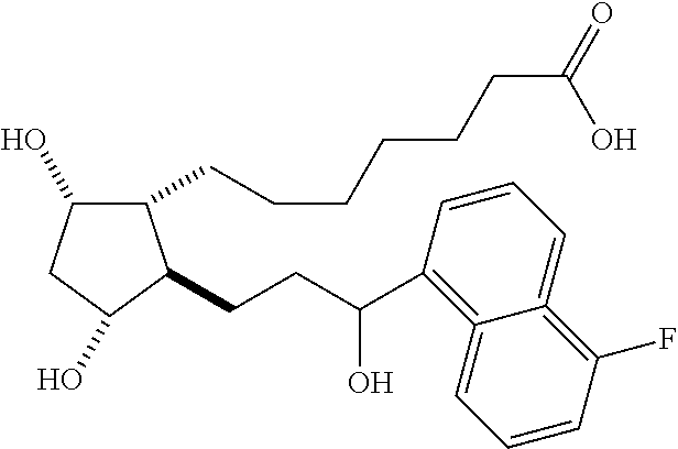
C1(CCCCCCC(=O)O)C(O)CC(O)C1CCC(O)C1=C2=CC=CC(F)=C2=CC=C1
